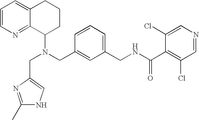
N(CC1=CC(CNC(C2=C(Cl)C=NC=C2Cl)=O)=CC=C1)(C1CCCC2=CC=CN=C12)CC1=CNC(C)=N1
